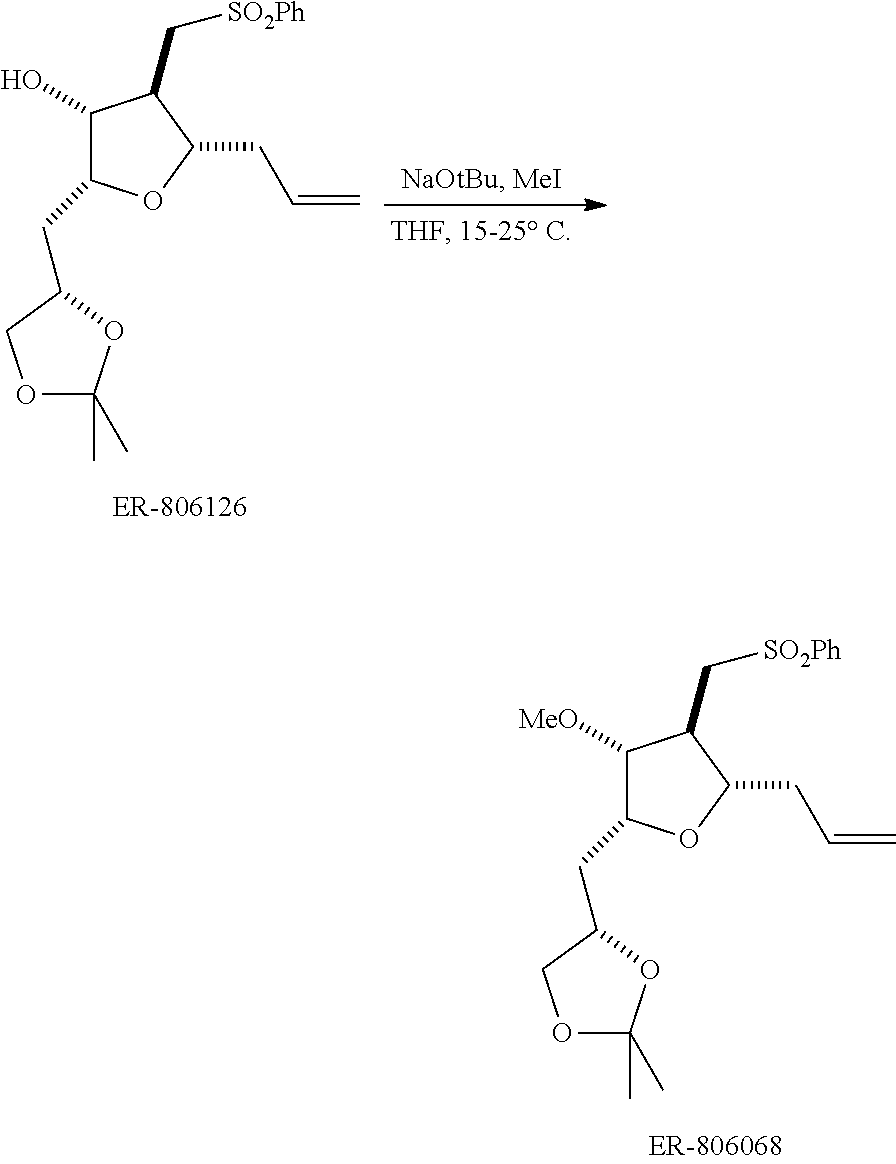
C1([MeO])C(CC2OC(C)(C)OC2)OC(CC=C)C1C[SO2Ph].C1(O)C(CC2OC(C)(C)OC2)OC(CC=C)C1C[SO2Ph]
